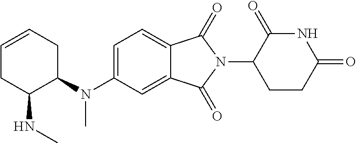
C1=C(N(C2CC=CCC2NC)C)C=C2C(=C1)C(=O)N(C1CCC(=O)NC1=O)C2=O
